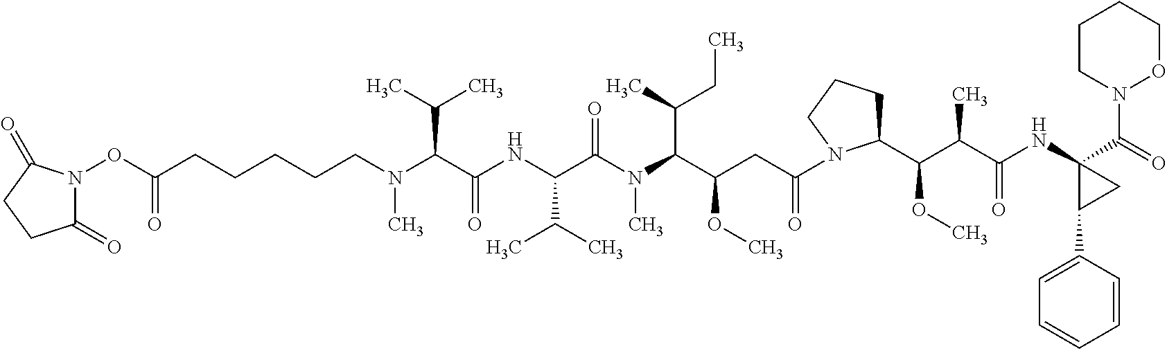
C(CN(C(C(NC(C(N(C)C(C(CC)C)C(OC)CC(=O)N1C(C(OC)C(C(=O)NC2(C(=O)N3OCCCC3)C(C3=CC=CC=C3)C2)C)CCC1)=O)C(C)C)=O)C(C)C)C)CCCC(ON1C(=O)CCC1=O)=O
